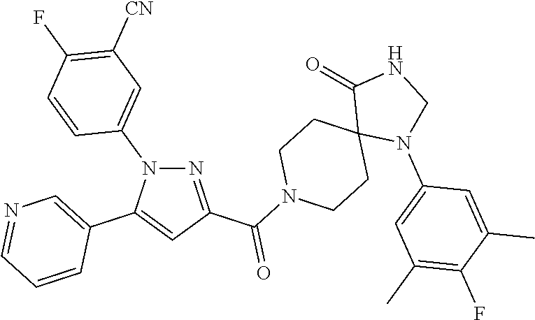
N1=C(C(N2CCC3(CC2)N(C2=CC(C)=C(F)C(C)=C2)CNC3=O)=O)C=C(C2=CN=CC=C2)N1C1=CC([CN])=C(F)C=C1
